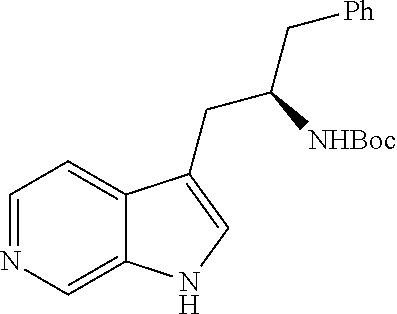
C1=NC=C2C(=C1)C(CC(C[Ph])[NHBoc])=CN2
